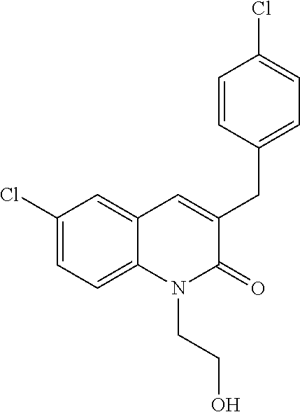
C1(Cl)=CC=C2C(=C1)C=C(CC1=CC=C(Cl)C=C1)C(=O)N2CCO
